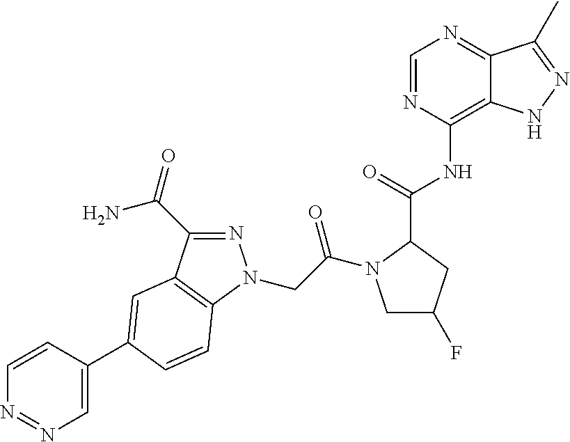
C1=CC(C2=CC3=C(N(CC(=O)N4CC(F)CC4C(=O)NC4=C5C(=NC=N4)C(C)=NN5)N=C3C(=O)N)C=C2)=CN=N1
